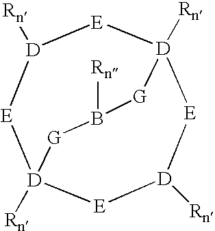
[D]1([Rn])[E][D]2([Rn])[E][D]([Rn])[E][D]([Rn])([E]1)[G]B([Rn])[G]2
